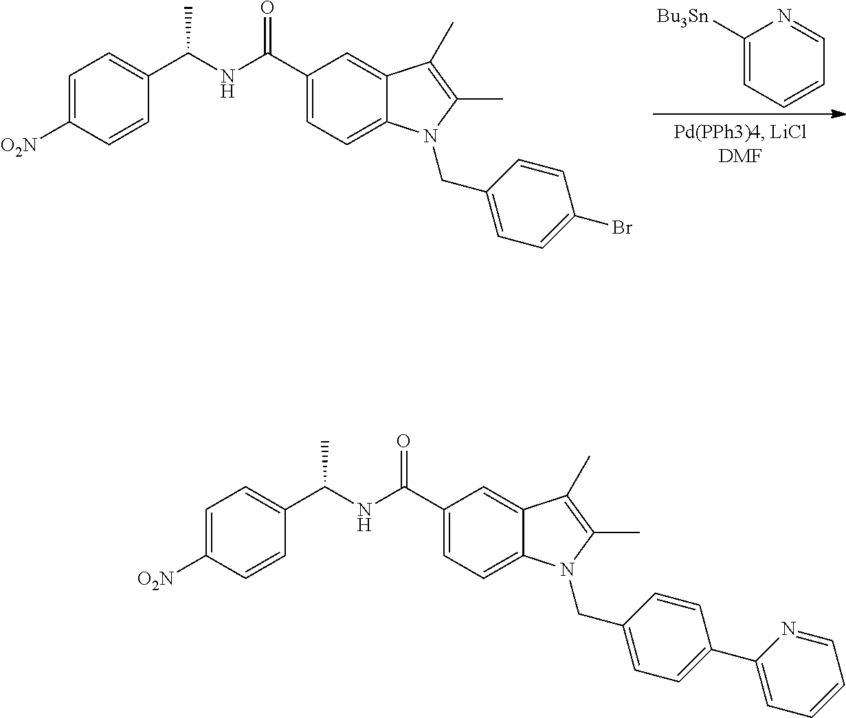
C1=C([O2N])C=CC(C(NC(C2=CC=C3C(=C2)C(C)=C(C)N3CC2=CC=C(Br)C=C2)=O)C)=C1.C1([Bu3Sn])=CC=CC=N1.C1=C([O2N])C=CC(C(NC(C2=CC=C3C(=C2)C(C)=C(C)N3CC2=CC=C(C3=CC=CC=N3)C=C2)=O)C)=C1
